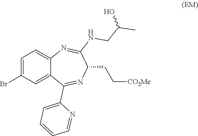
C1=C(Br)C=C2C(=C1)N=C(NCC(O)C)C(CC[CO2Me])N=C2C1=CC=CC=N1
